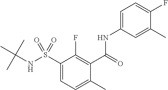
C1(C(=O)NC2=CC=C(F)C(C)=C2)=C(F)C(S(=O)(=O)NC(C)(C)C)=CC=C1C
